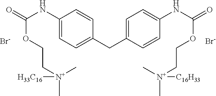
[Br-].[Br-].C(C1=CC=C(NC(=O)OCC[N+](C)([C16H33])C)C=C1)C1=CC=C(NC(=O)OCC[N+](C)(C)[H33C16])C=C1
